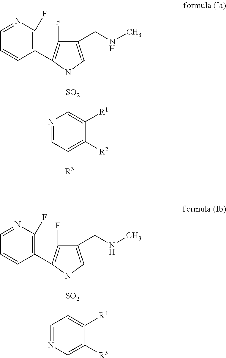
C1(CNC)=CN([SO2]C2=C([R1])C([R2])=C([R3])C=N2)C(C2=C(F)N=CC=C2)=C1F.C1(CNC)=CN([SO2]C2=C([R4])C([R5])=CN=C2)C(C2=C(F)N=CC=C2)=C1F
